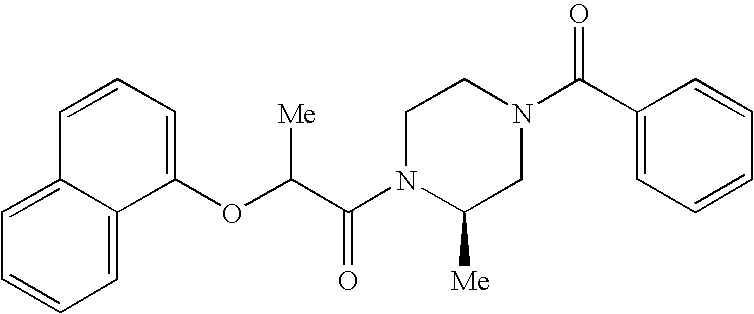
C12=CC=CC=C1C(OC(C(N1C([Me])CN(C(C3=CC=CC=C3)=O)CC1)=O)[Me])=CC=C2
